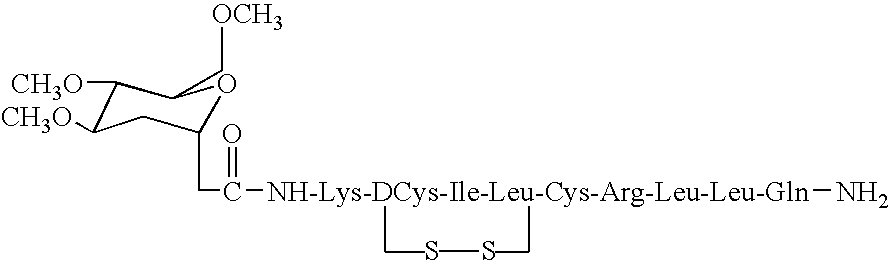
C1([CH3O])C([CH3O])CC(CC([NH-Lys-DCys-Ile-Leu-Cys-Arg-Leu-Leu-Gln]N)=O)OC1C[OCH3].S.S
